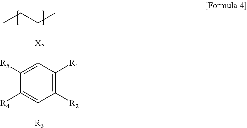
C1([X2]C(CC)C)=C([R5])C([R4])=C([R3])C([R2])=C1[R1]
